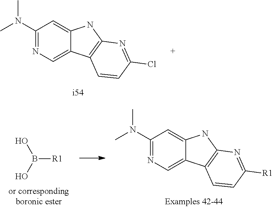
C1(N(C)C)=NC=C2C(=C1)NC1=C2C=CC(Cl)=N1.B([R1])(O)O.C1(N(C)C)=NC=C2C(=C1)NC1=C2C=CC([R1])=N1
